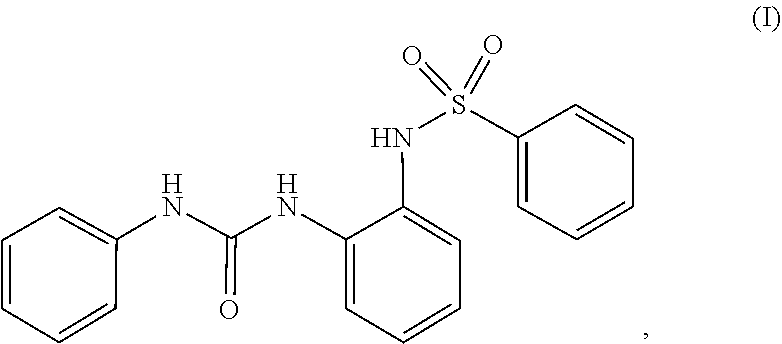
O=S(=O)(NC1=CC=CC=C1NC(NC1=CC=CC=C1)=O)C1=CC=CC=C1
